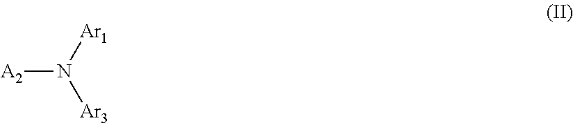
[A2]N([Ar3])[Ar1]
